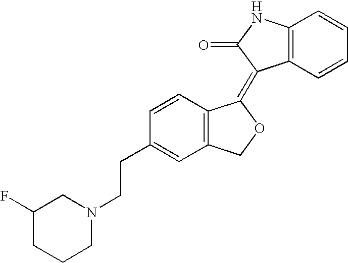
C12=C(C=CC=C1)C(=C1C3=C(CO1)C=C(CCN1CC(F)CCC1)C=C3)C(=O)N2
